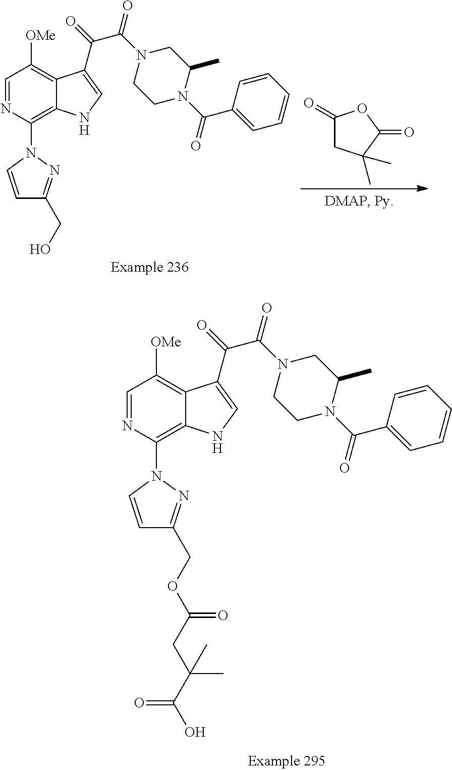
C1=NC(N2C=CC(CO)=N2)=C2C(=C1[OMe])C(C(=O)C(N1CCN(C(C3=CC=CC=C3)=O)C(C)C1)=O)=CN2.C1(=O)CC(C)(C)C(=O)O1.C1=NC(N2C=CC(COC(CC(C(O)=O)(C)C)=O)=N2)=C2C(=C1[OMe])C(C(=O)C(N1CCN(C(C3=CC=CC=C3)=O)C(C)C1)=O)=CN2
